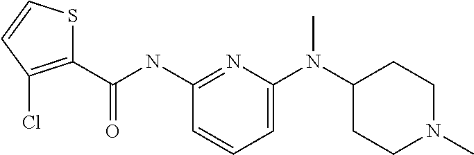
C1=C(N(C2CCN(C)CC2)C)N=C(NC(=O)C2=C(Cl)C=CS2)C=C1
